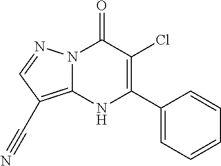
N12C(=C(C#N)C=N1)NC(C1=CC=CC=C1)=C(Cl)C2=O
